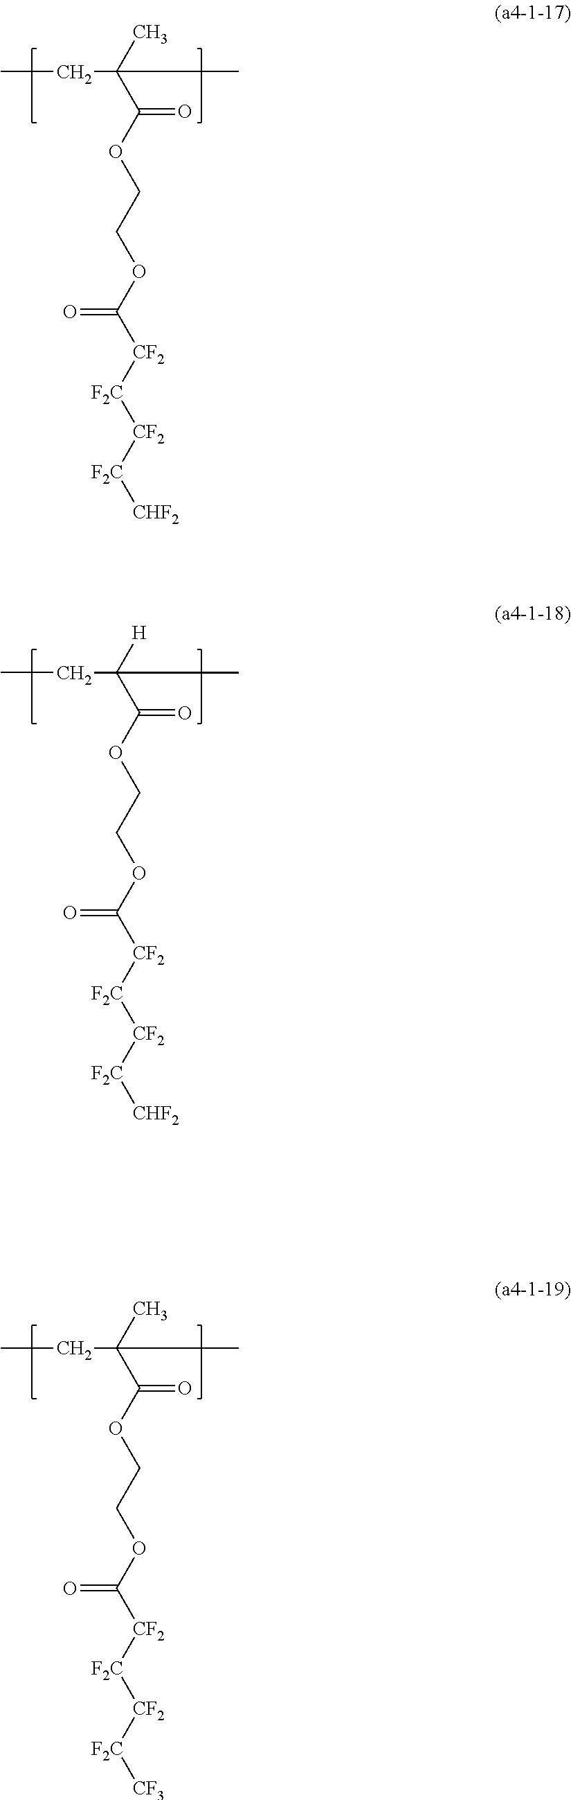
C(=O)(OCCOC([CF2][F2C][CF2][F2C][CHF2])=O)C(C)(C)CC.C(=O)(OCCOC([CF2][F2C][CF2][F2C][CHF2])=O)C([H])(C)CC.C(=O)(OCCOC([CF2][F2C][CF2][F2C][CF3])=O)C(C)(C)CC
